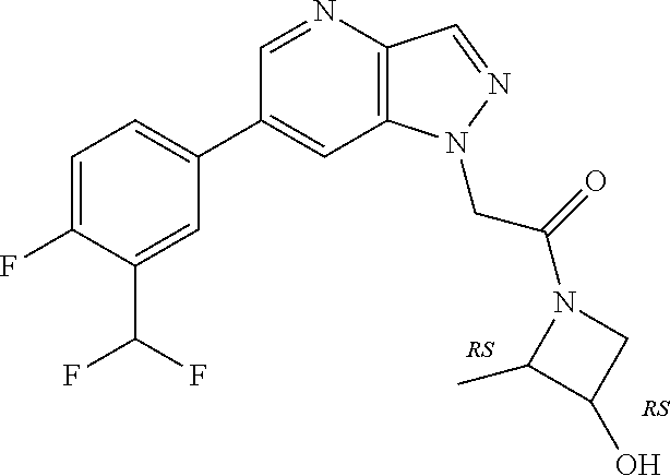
C1(C2=CC=C(F)C(C(F)F)=C2)=CC2=C(C=NN2CC(=O)N2C(C)C(O)C2)N=C1
